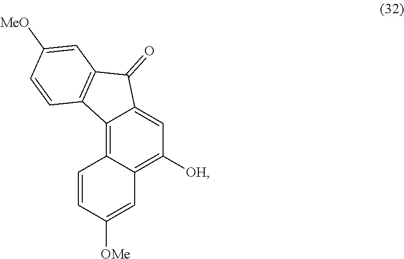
C12=C3C(=C([OH])C=C1C(=O)C1=C2C=CC([MeO])=C1)C=C([OMe])C=C3
